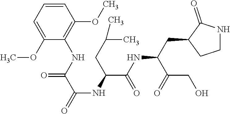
C1=CC=C(OC)C(NC(C(=O)NC(C(NC(CC2CCNC2=O)C(=O)CO)=O)CC(C)C)=O)=C1OC
